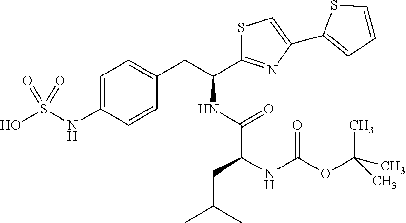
C1=C(NS(O)(=O)=O)C=CC(CC(NC(=O)C(NC(OC(C)(C)C)=O)CC(C)C)C2=NC(C3=CC=CS3)=CS2)=C1
